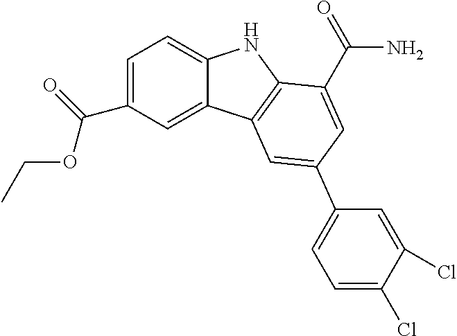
C12=CC=C(C(OCC)=O)C=C1C1=C(N2)C(C(N)=O)=CC(C2=CC=C(Cl)C(Cl)=C2)=C1
